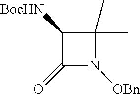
C1([BocHN])C(=O)N([OBn])C1(C)C
